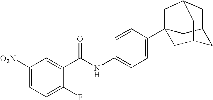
C1([O2N])=CC=C(F)C(C(NC2=CC=C(C34CC5CC(C3)CC(C4)C5)C=C2)=O)=C1
